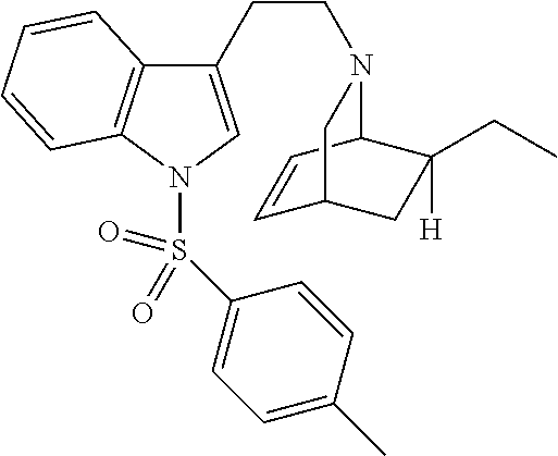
C1(CCN2C3C=CC(CC3(CC)[H])C2)=CN(S(C2=CC=C(C)C=C2)(=O)=O)C2=C1C=CC=C2
